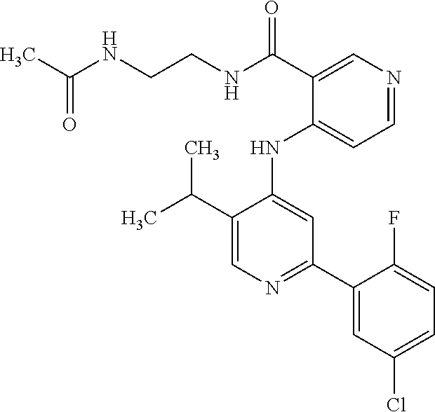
C1(NC2=CC(C3=CC(Cl)=CC=C3F)=NC=C2C(C)C)=CC=NC=C1C(NCCNC(C)=O)=O
